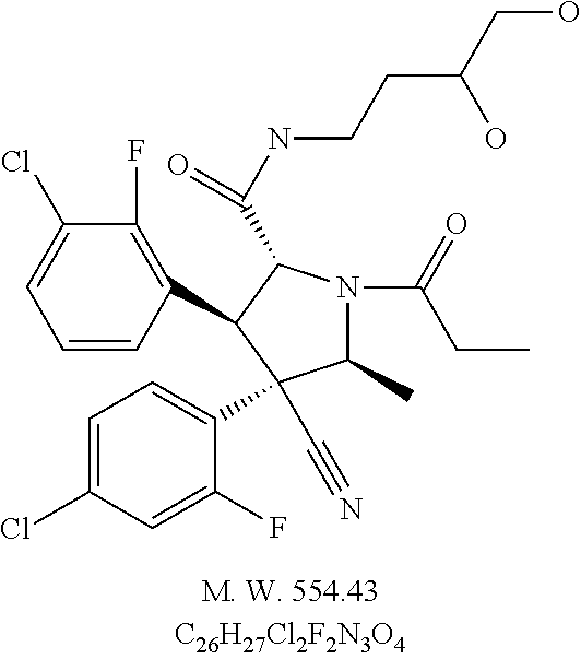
C1=CC(C2C(C(NCCC(CO)O)=O)N(C(CC)=O)C(C)C2(C#N)C2=CC=C(Cl)C=C2F)=C(F)C(Cl)=C1
